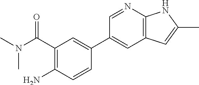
CN(C(=O)C1=C(N)C=CC(C2=CC3=C(N=C2)NC(C)=C3)=C1)C
